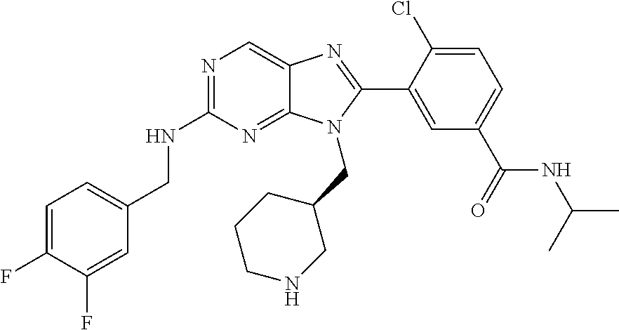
C1=C(F)C(F)=CC(CNC2=NC=C3C(=N2)N(CC2CCCNC2)C(C2=CC(C(=O)NC(C)C)=CC=C2Cl)=N3)=C1
